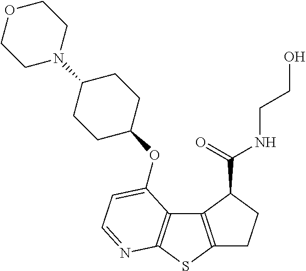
C1C2=C(C(C(NCCO)=O)C1)C1=C(S2)N=CC=C1OC1CCC(N2CCOCC2)CC1
